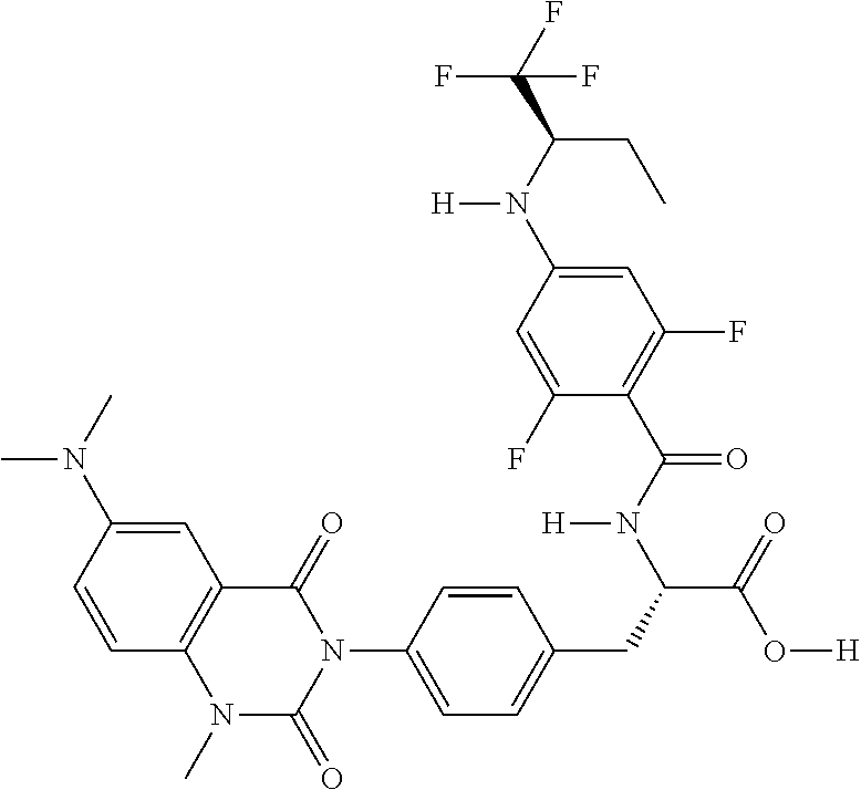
C12=C(C(=O)N(C3=CC=C(CC(C(=O)O[H])N(C(C4=C(F)C=C(N(C(C(F)(F)F)CC)[H])C=C4F)=O)[H])C=C3)C(=O)N1C)C=C(N(C)C)C=C2
